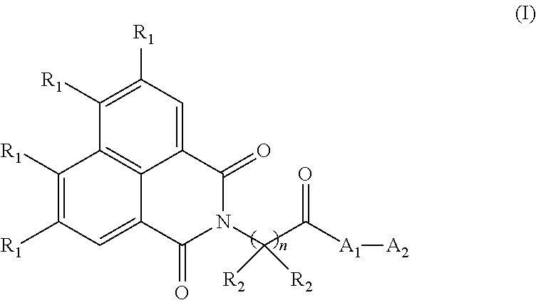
C1([R1])=C([R1])C2=C3C(=C1)C(=O)N(C(C([A1][A2])=O)([R2])[R2])C(=O)C3=CC([R1])=C2[R1]
